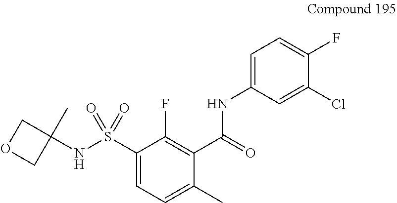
C1(C(=O)NC2=CC=C(F)C(Cl)=C2)=C(F)C(S(=O)(=O)NC2(C)COC2)=CC=C1C
